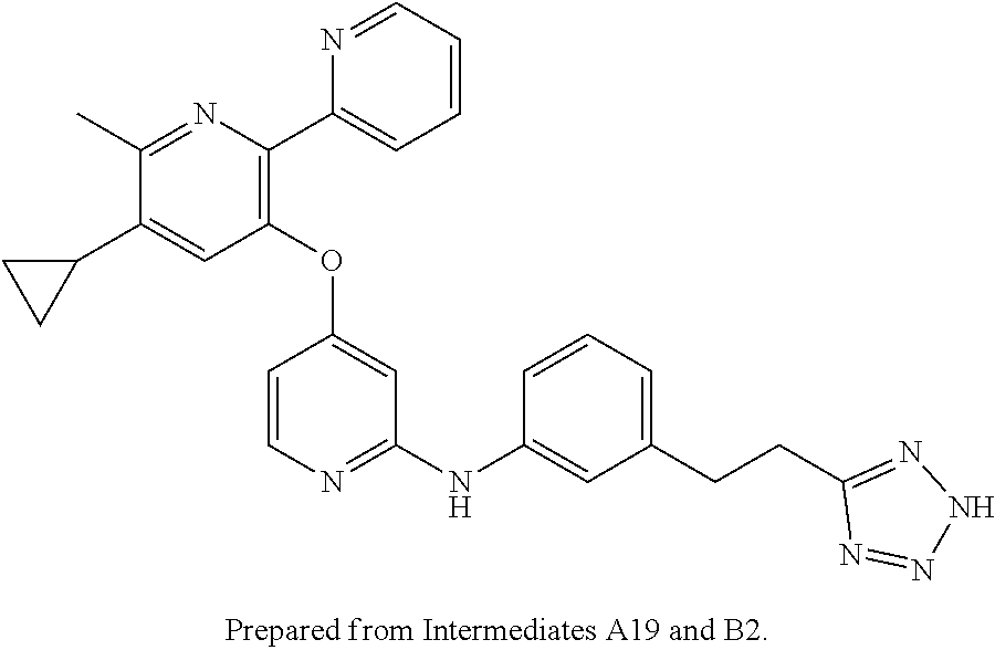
C1(OC2=CC(NC3=CC(CCC4=NNN=N4)=CC=C3)=NC=C2)=C(C2=CC=CC=N2)N=C(C)C(C2CC2)=C1
